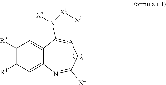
C1([R4])=C([R5])C=C2C(N([X1][X3])[X2])=[A]CC([X4])=NC2=C1
